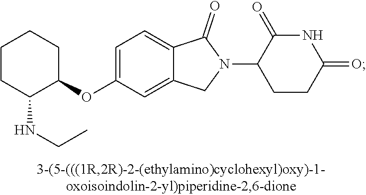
C1=C(OC2CCCCC2NCC)C=C2C(=C1)C(=O)N(C1CCC(=O)NC1=O)C2
